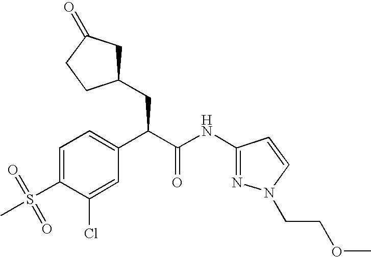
C1=C(S(=O)(C)=O)C(Cl)=CC(C(C(NC2=NN(CCOC)C=C2)=O)CC2CC(=O)CC2)=C1
